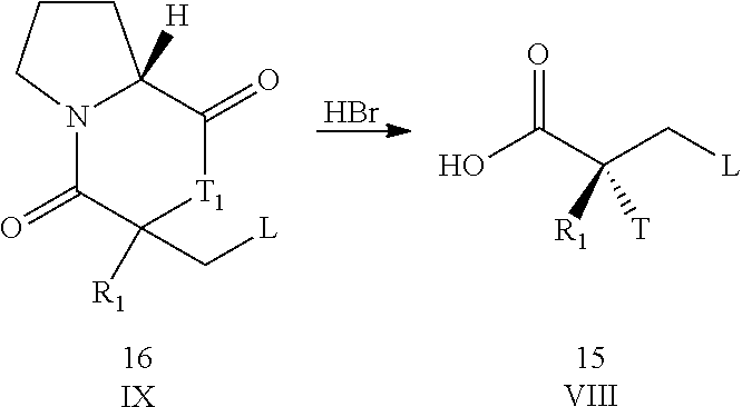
Br.C1(=O)C(C[L])([R1])[T1]C(=O)C2([H])CCCN12.[16IX].OC(C(C[L])([R1])[T])=O.[15VIII]
